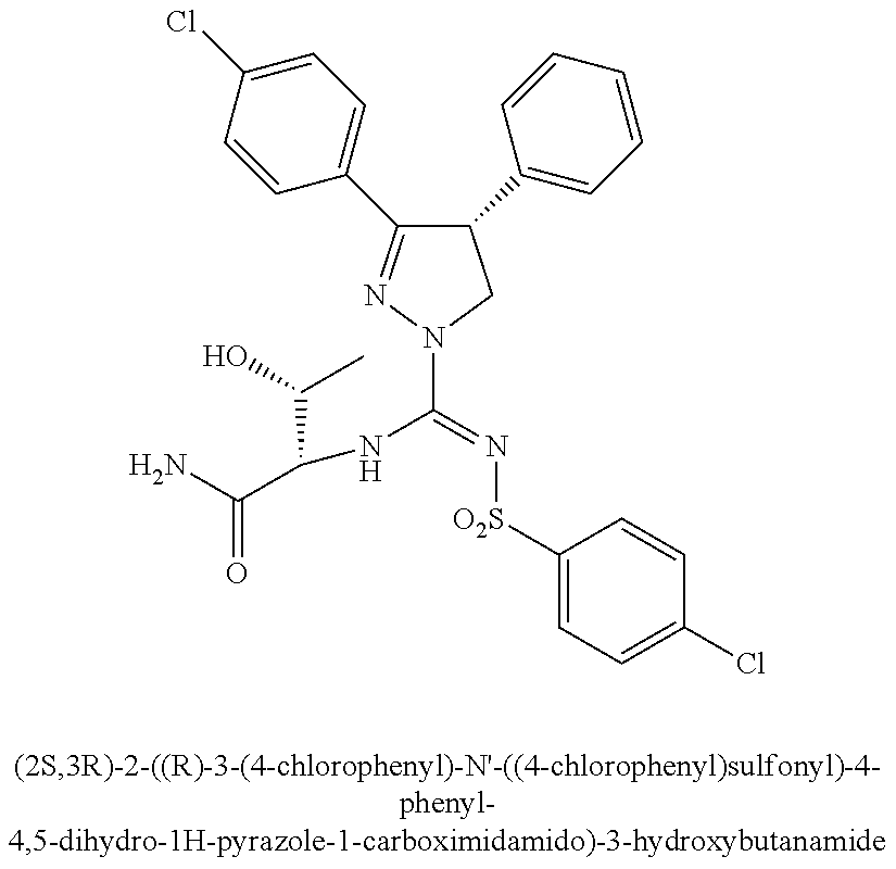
C1(C2=CC=CC=C2)C(C2=CC=C(Cl)C=C2)=NN(C(=N[O2S]C2=CC=C(Cl)C=C2)NC(C(N)=O)C(O)C)C1
